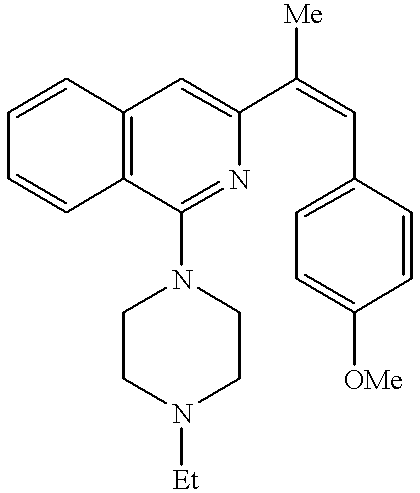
C1=CC2=C(C=C1)C(N1CCN([Et])CC1)=NC(C(=CC1=CC=C([OMe])C=C1)[Me])=C2
